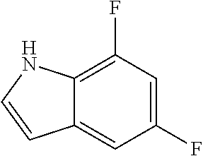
C12=CC(F)=CC(F)=C1NC=C2
